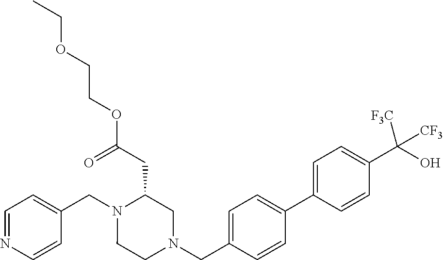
C1=NC=CC(CN2CCN(CC3=CC=C(C4=CC=C(C(O)([CF3])[CF3])C=C4)C=C3)CC2CC(OCCOCC)=O)=C1
